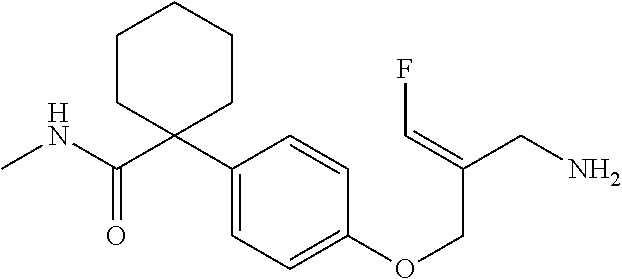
N(C(C1(C2=CC=C(OCC(CN)=CF)C=C2)CCCCC1)=O)C
